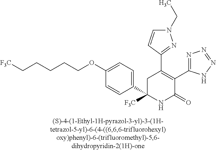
C1(C2=C(C3=NN=NN3)C(=O)NC(C3=CC=C(OCCCCC[F3C])C=C3)([F3C])C2)=NN(CC)C=C1
